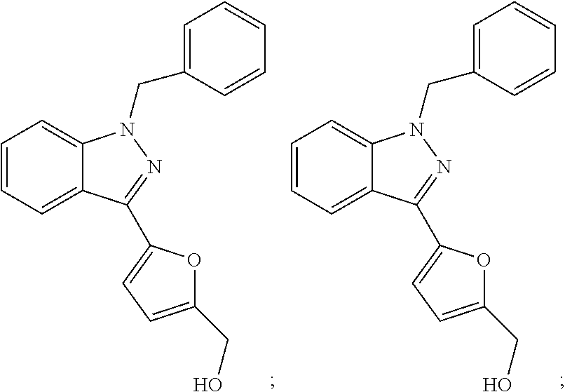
C1=CC=C2C(=C1)N(CC1=CC=CC=C1)N=C2C1=CC=C(CO)O1.C1=CC=C2C(=C1)N(CC1=CC=CC=C1)N=C2C1=CC=C(CO)O1
